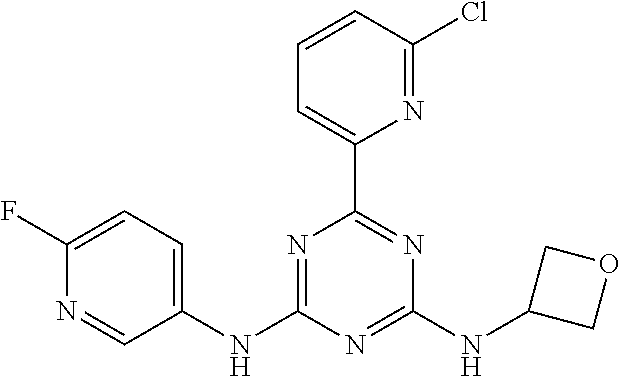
N1=C(NC2=CC=C(F)N=C2)N=C(NC2COC2)N=C1C1=CC=CC(Cl)=N1
